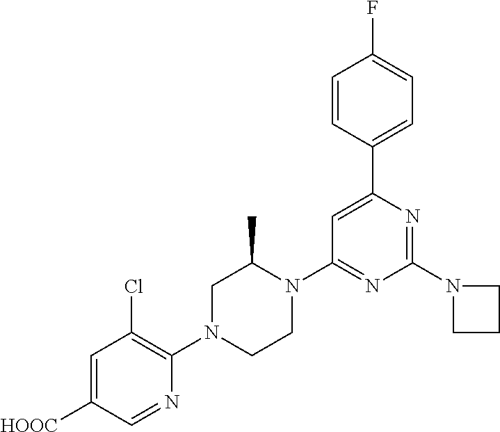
C1=C([HOOC])C=NC(N2CCN(C3=NC(N4CCC4)=NC(C4=CC=C(F)C=C4)=C3)C(C)C2)=C1Cl
